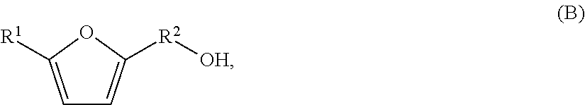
C1=C([R1])OC([R2][OH])=C1
